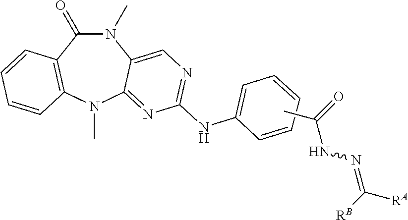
C1(=O)N(C)C2=CN=C(NC3=CC=CC=C3)N=C2N(C)C2=C1C=CC=C2.CC(=O)NN=C([RA])[RB]
